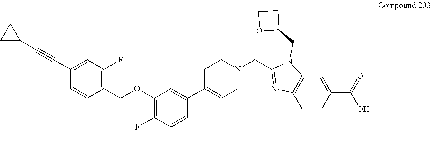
C1(COC2=C(F)C(F)=CC(C3=CCN(CC4=NC5=C(N4CC4CCO4)C=C(C(=O)O)C=C5)CC3)=C2)=C(F)C=C(C#CC2CC2)C=C1
